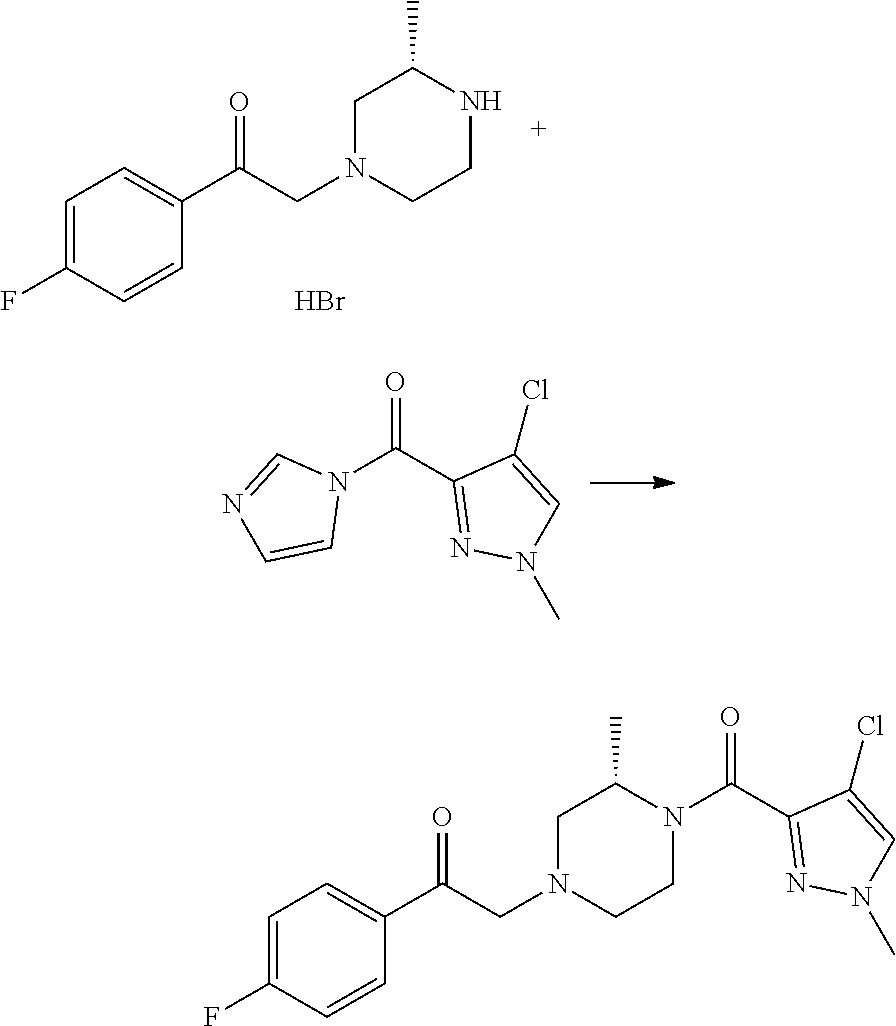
C1=C(F)C=CC(C(CN2CCNC(C)C2)=O)=C1.Br.O=C(C1=NN(C)C=C1Cl)N1C=NC=C1.C1=C(F)C=CC(C(CN2CCN(C(C3=NN(C)C=C3Cl)=O)C(C)C2)=O)=C1
